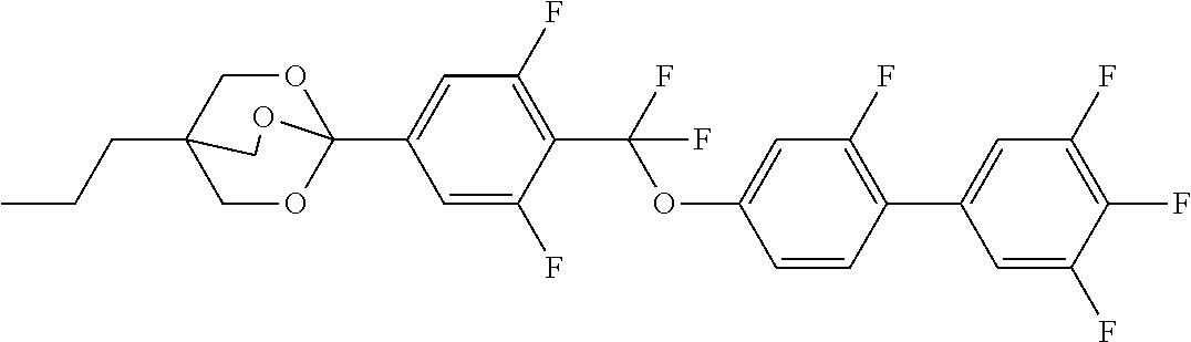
CCCC12COC(C3=CC(F)=C(C(OC4=CC(F)=C(C5=CC(F)=C(F)C(F)=C5)C=C4)(F)F)C(F)=C3)(OC1)OC2
